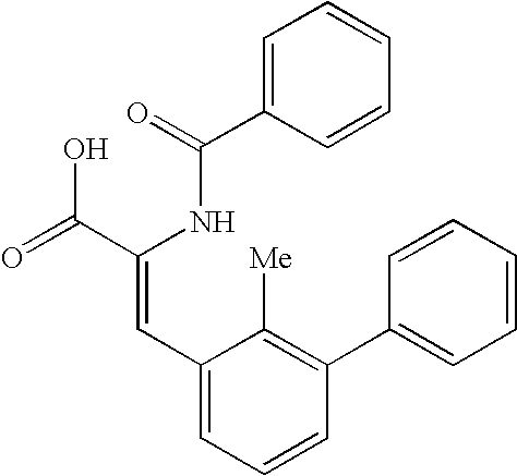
C1=C(C(=O)NC(C(=O)O)=CC2=CC=CC(C3=CC=CC=C3)=C2[Me])C=CC=C1
